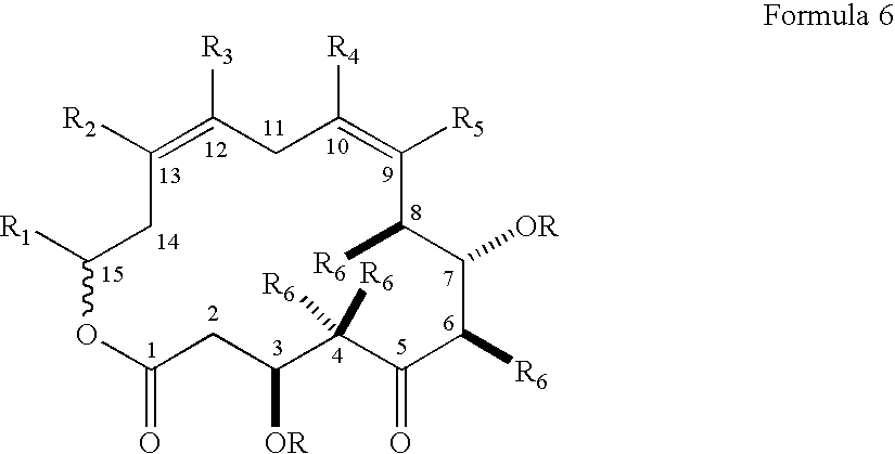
C1([R2])=C([R3])CC([R4])=C([R5])C([R6])C([OR])C([R6])C(=O)C([R6])([R6])C([OR])CC(=O)OC([R1])C1
